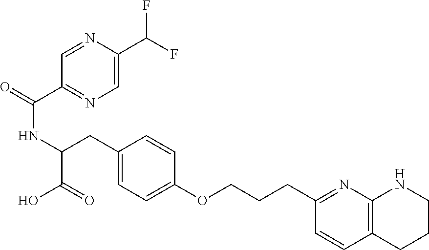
O=C(C1=NC=C(C(F)F)N=C1)NC(C(=O)O)CC1=CC=C(OCCCC2=NC3=C(C=C2)CCCN3)C=C1
